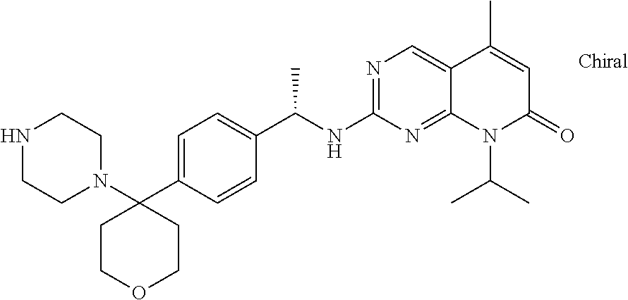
N1(C2(C3=CC=C(C(NC4=NC=C5C(=N4)N(C(C)C)C(=O)C=C5C)C)C=C3)CCOCC2)CCNCC1
